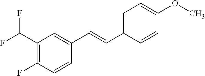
C1(C(F)F)=C(F)C=CC(C=CC2=CC=C(OC)C=C2)=C1
